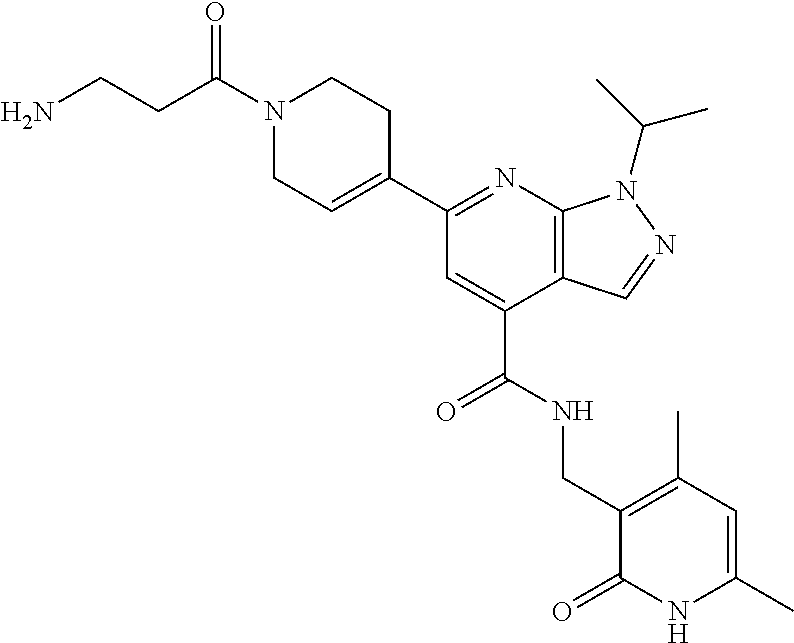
C1N(C(CCN)=O)CCC(C2=NC3=C(C(C(=O)NCC4=C(C)C=C(C)NC4=O)=C2)C=NN3C(C)C)=C1
